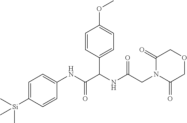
C1=C([Si](C)(C)C)C=CC(NC(=O)C(NC(CN2C(=O)COCC2=O)=O)C2=CC=C(OC)C=C2)=C1
